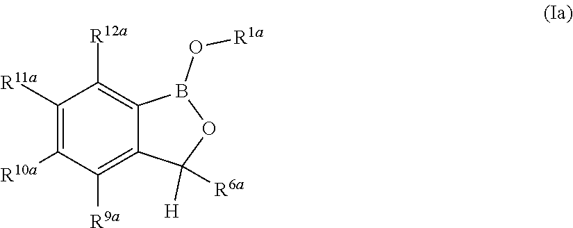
C1([R12a])=C2C(=C([R9a])C([R10a])=C1[R11a])C([H])([R6a])OB2O[R1a]
